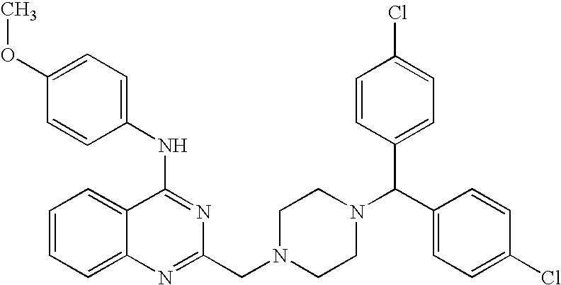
C1(NC2=NC(CN3CCN(C(C4=CC=C(Cl)C=C4)C4=CC=C(Cl)C=C4)CC3)=NC3=CC=CC=C23)=CC=C(OC)C=C1
